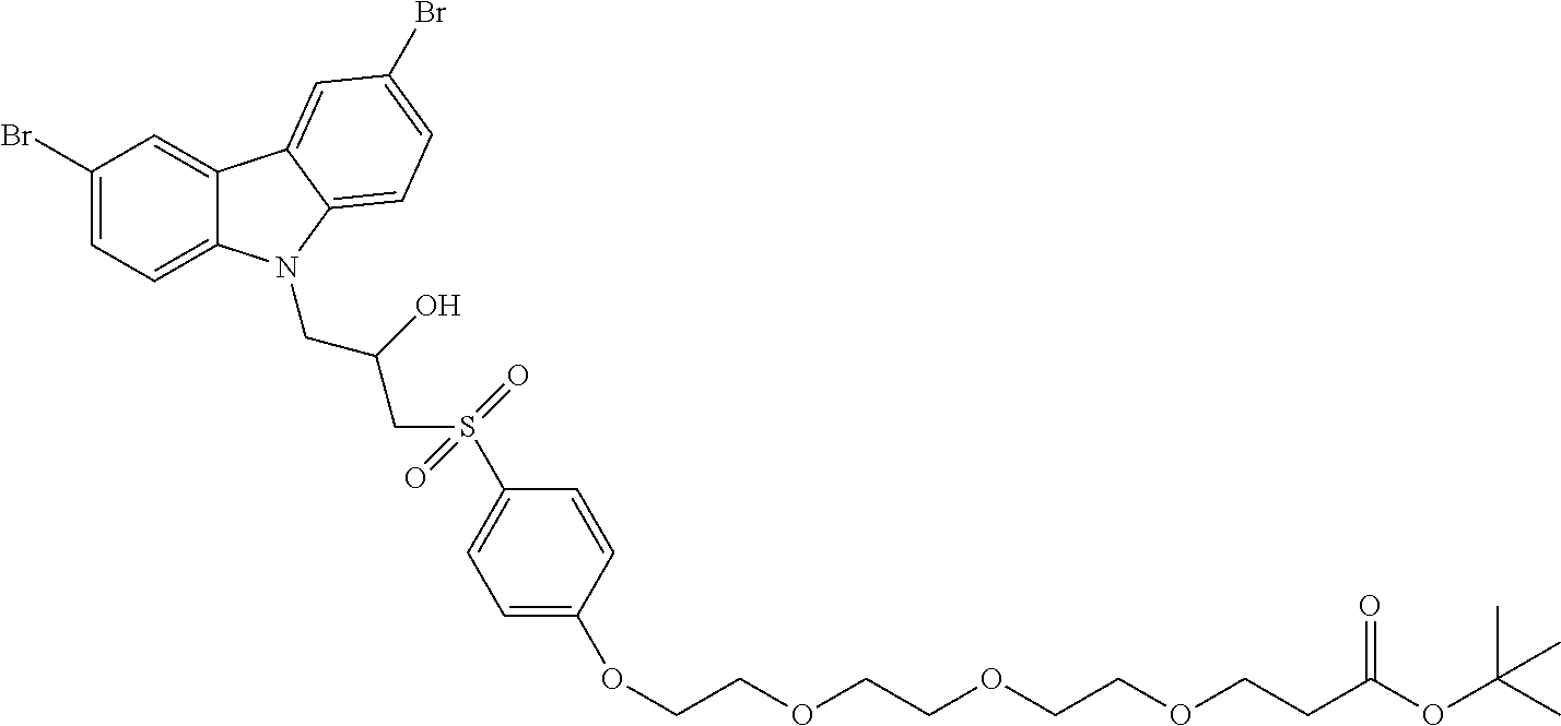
C1(Br)=CC=C2C(=C1)C1=CC(Br)=CC=C1N2CC(CS(C1=CC=C(OCCOCCOCCOCCC(OC(C)(C)C)=O)C=C1)(=O)=O)O
